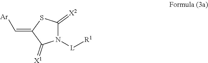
N1([L][R1])C(=[X2])SC(=C[Ar])C1=[X1]
